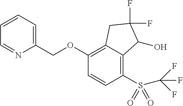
C1(OCC2=CC=CC=N2)=C2C(=C(S(=O)(=O)C(F)(F)F)C=C1)C(O)C(F)(F)C2
